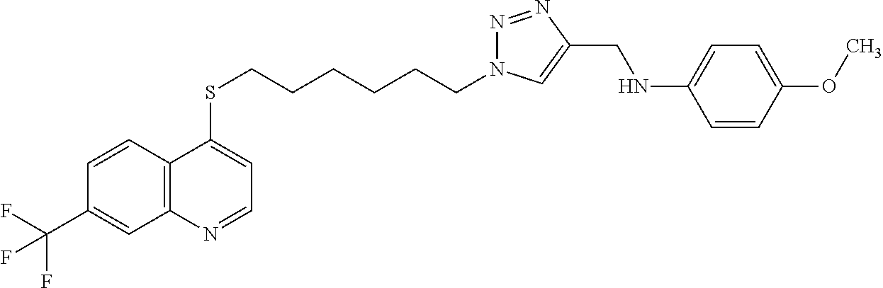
C12=C(C=CC(C(F)(F)F)=C1)C(SCCCCCCN1N=NC(CNC3=CC=C(OC)C=C3)=C1)=CC=N2
